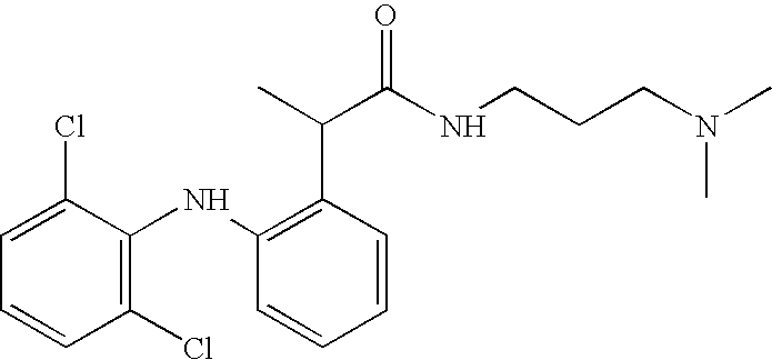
C1(Cl)=C(NC2=C(C(C)C(NCCCN(C)C)=O)C=CC=C2)C(Cl)=CC=C1
